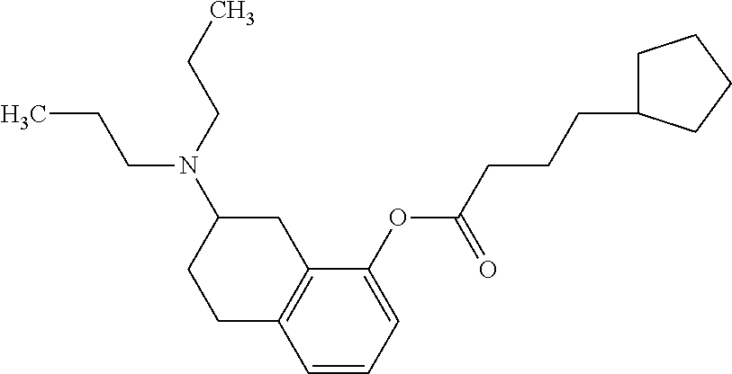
C1=CC=C(OC(CCCC2CCCC2)=O)C2=C1CCC(N(CCC)CCC)C2
